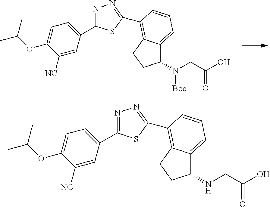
N1=C(C2=CC=C(OC(C)C)C([NC])=C2)SC(C2=C3C(=CC=C2)C(N([Boc])CC(=O)O)CC3)=N1.N1=C(C2=CC=C(OC(C)C)C([NC])=C2)SC(C2=C3C(=CC=C2)C(NCC(=O)O)CC3)=N1
